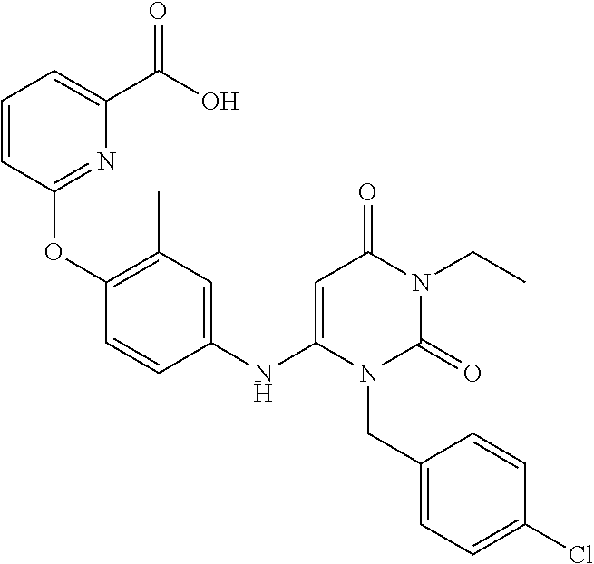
C1(NC2=CC(=O)N(CC)C(=O)N2CC2=CC=C(Cl)C=C2)=CC(C)=C(OC2=NC(C(O)=O)=CC=C2)C=C1
